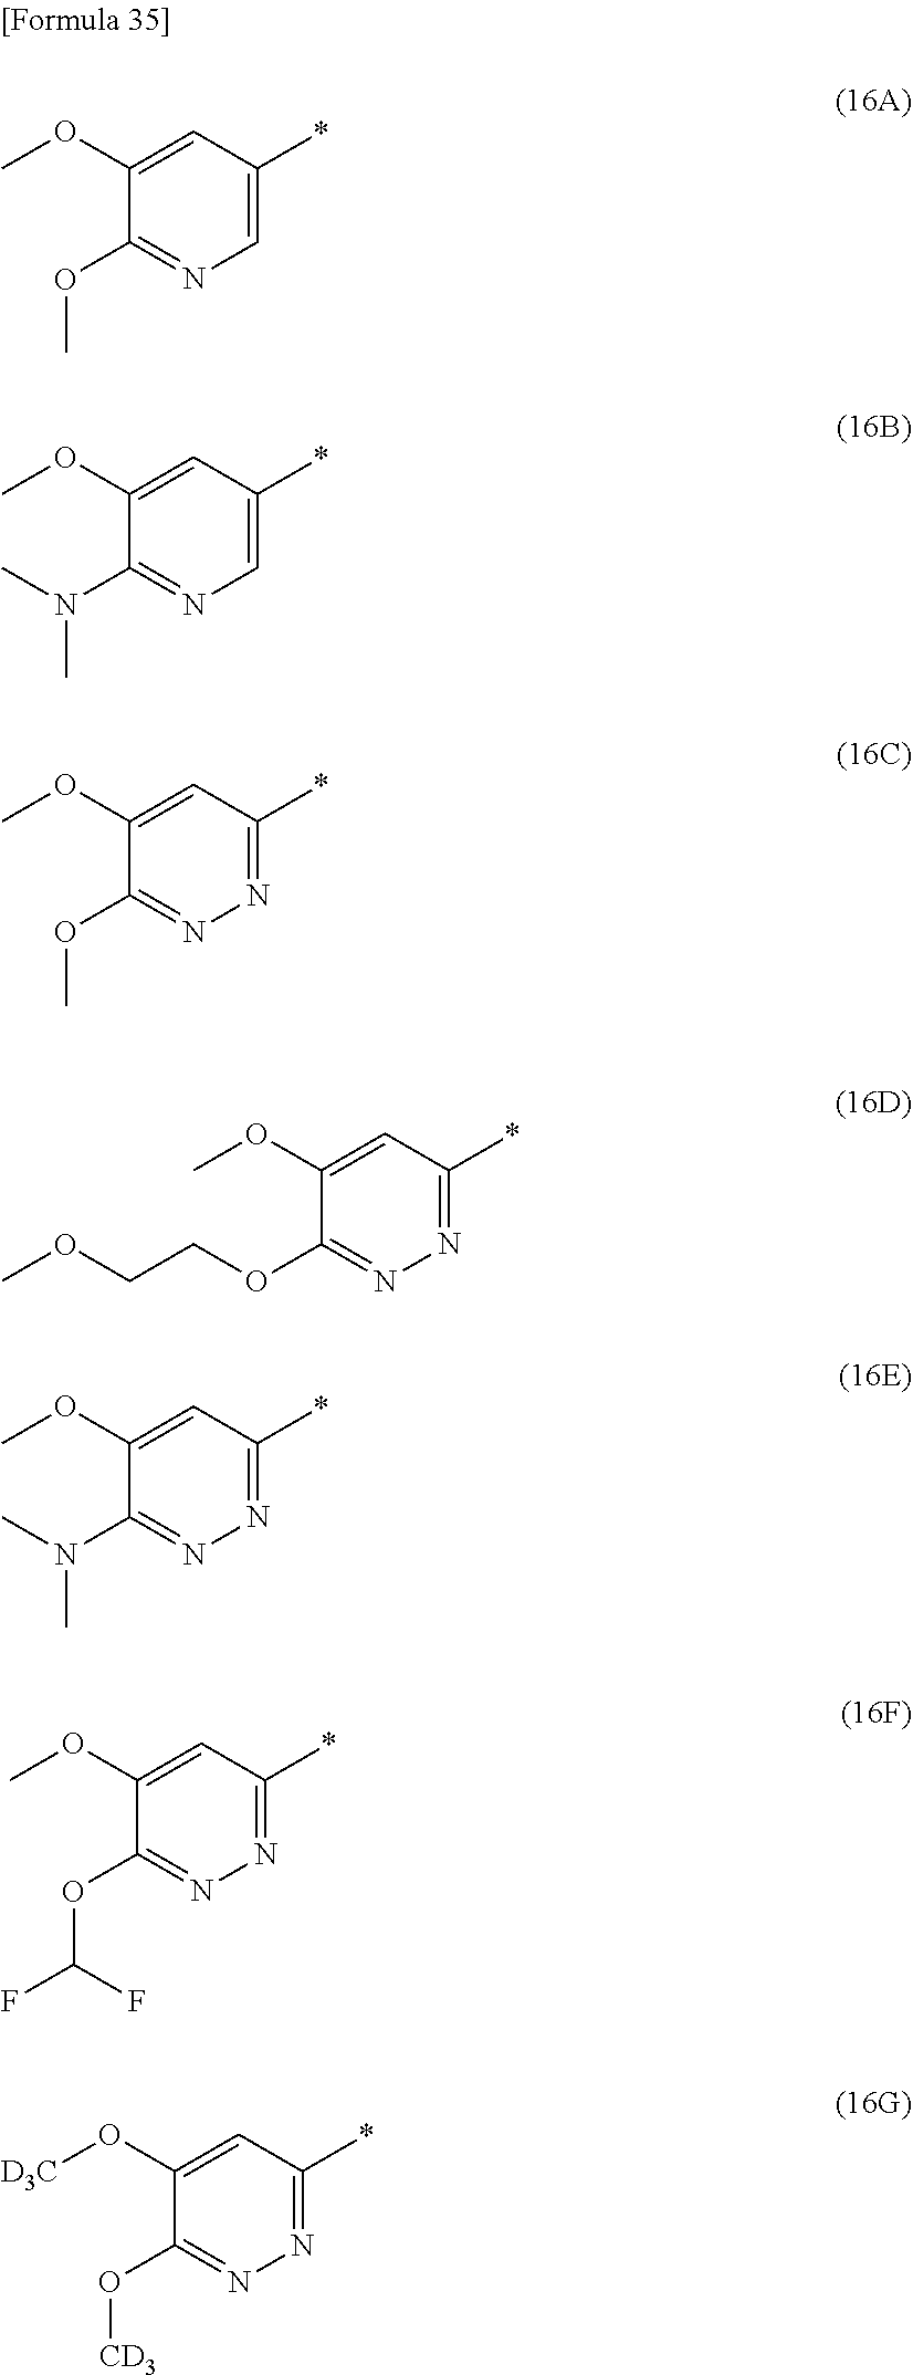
C1(OC)=CC(*)=CN=C1OC.C1(OC)=CC(*)=CN=C1N(C)C.C1(OC)=CC(*)=NN=C1OC.C1(OC)=CC(*)=NN=C1OCCOC.C1(OC)=CC(*)=NN=C1N(C)C.C1(OC)=CC(*)=NN=C1OC(F)F.C1(O[D3C])=CC(*)=NN=C1O[CD3]
